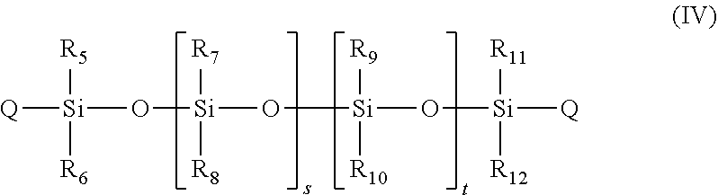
[Q][Si](O[Si](O[Si](O[Si]([Q])([R11])[R12])([R9])[R10])([R7])[R8])([R5])[R6]
